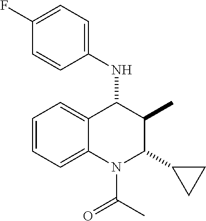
C1=CC=C2C(=C1)C(NC1=CC=C(F)C=C1)C(C)C(C1CC1)N2C(C)=O
